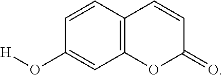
C1=CC2=C(C=C1O[H])OC(=O)C=C2
